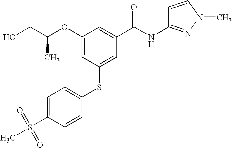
C(C(C)OC1=CC(SC2=CC=C(S(=O)(=O)C)C=C2)=CC(C(NC2=NN(C)C=C2)=O)=C1)O
